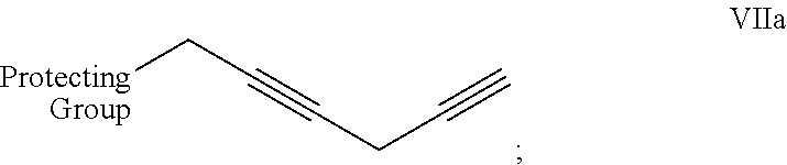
[ProtectingGroup]CC#CCC#C
